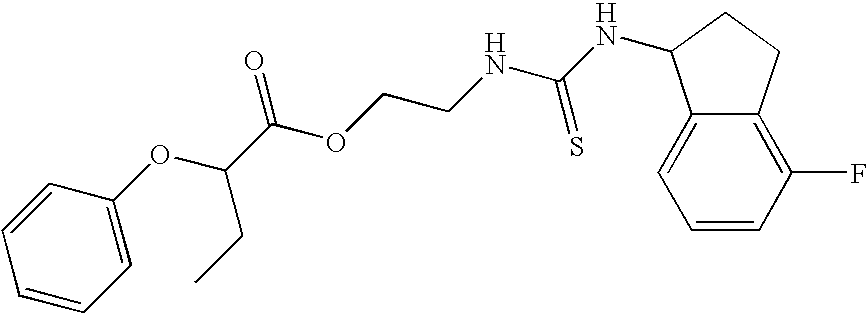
O(C1=CC=CC=C1)C(CC)C(OCCNC(NC1C2=CC=CC(F)=C2CC1)=S)=O
